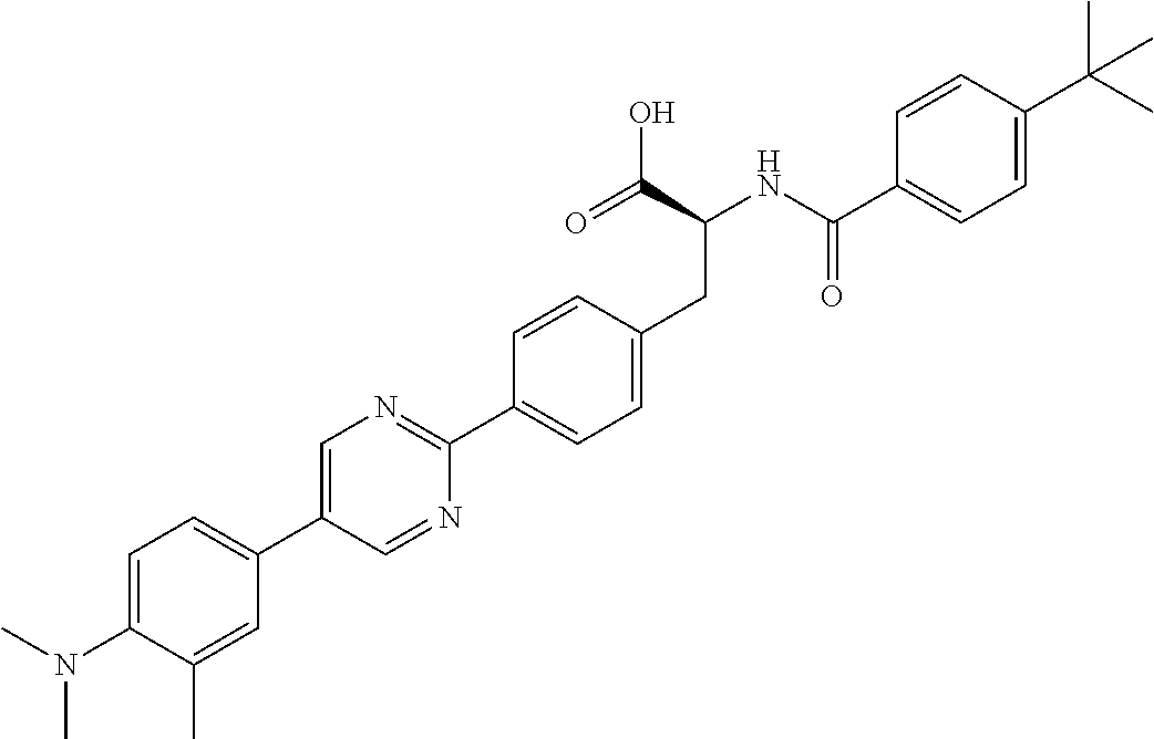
C1(N(C)C)=CC=C(C2=CN=C(C3=CC=C(CC(NC(=O)C4=CC=C(C(C)(C)C)C=C4)C(=O)O)C=C3)N=C2)C=C1C
